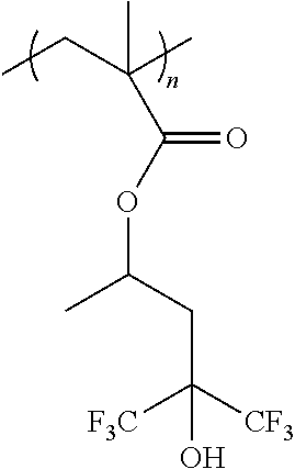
C(C(OC(CC([F3C])([CF3])O)C)=O)(C)(C)CC
